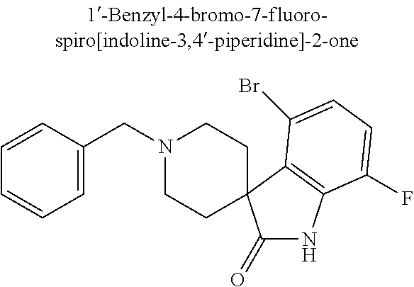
N1(CC2=CC=CC=C2)CCC2(CC1)C(=O)NC1=C2C(Br)=CC=C1F
